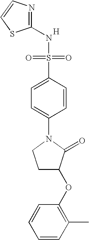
N1=C(NS(=O)(=O)C2=CC=C(N3CCC(OC4=C(C)C=CC=C4)C3=O)C=C2)SC=C1.[H]
